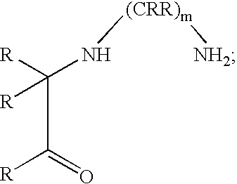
C(C([R])([R])N[(CRR)m][NH2])(=O)[R]
